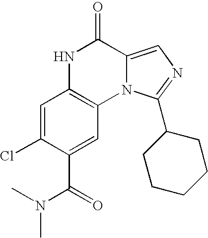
C1=C(Cl)C(C(=O)N(C)C)=CC2=C1NC(=O)C1=CN=C(C3CCCCC3)N21
